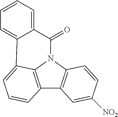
C12=C3N(C4=C1C=C([NO2])C=C4)C(=O)C1=CC=CC=C1C3=CC=C2
